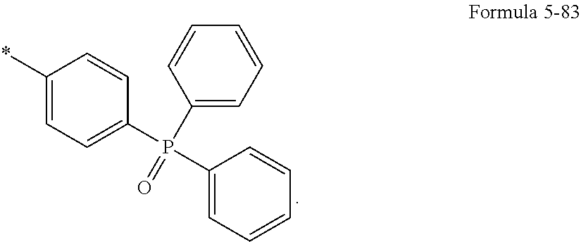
C1(*)=CC=C(P(=O)(C2=CC=CC=C2)C2=CC=CC=C2)C=C1
